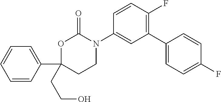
C1(N2C(=O)OC(C3=CC=CC=C3)(CCO)CC2)=CC(C2=CC=C(F)C=C2)=C(F)C=C1
